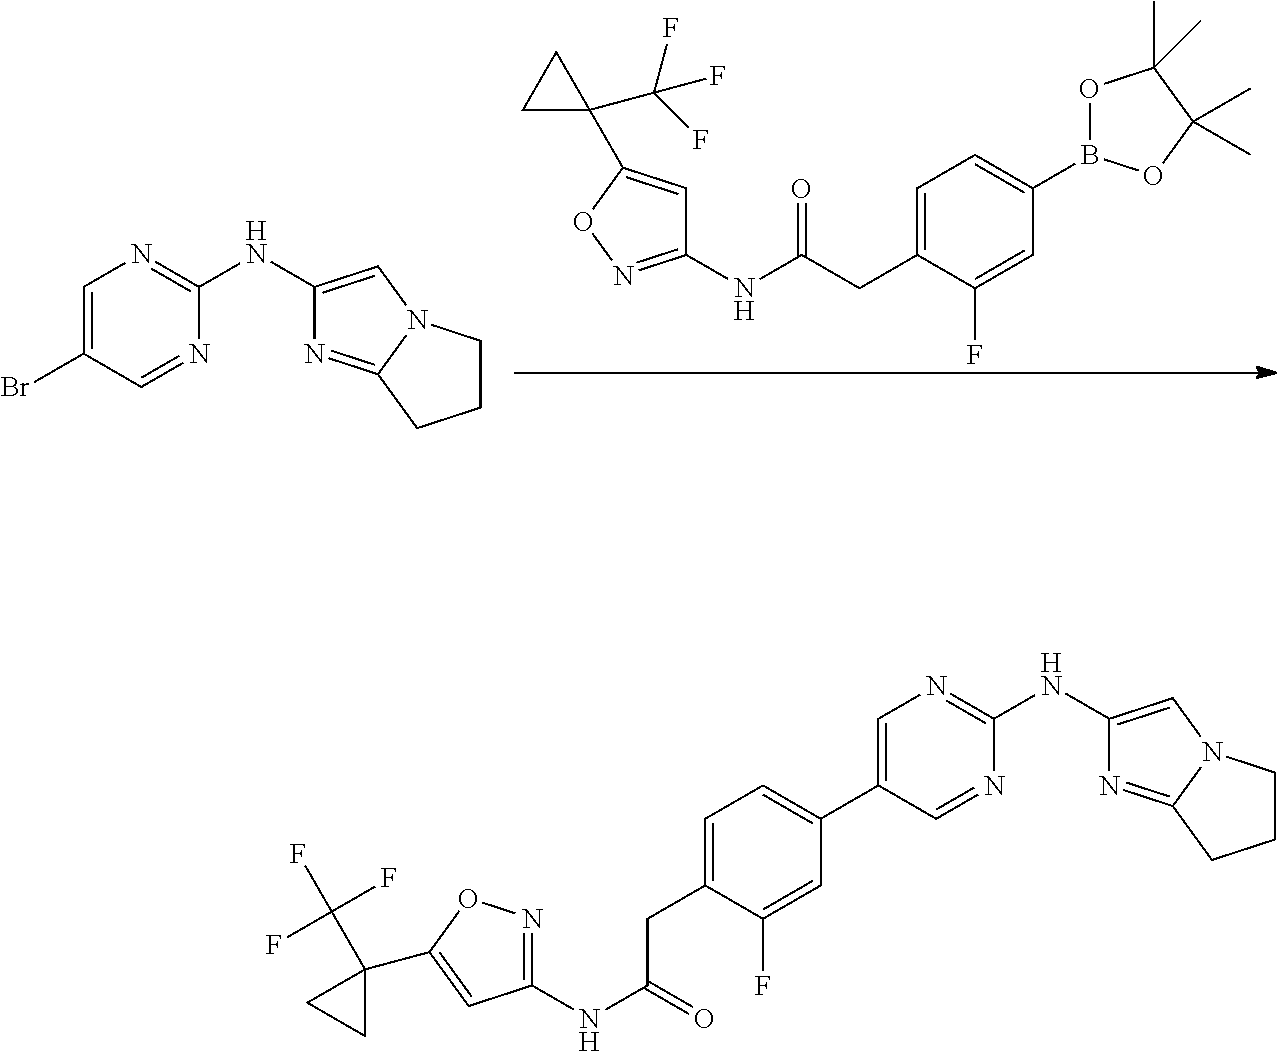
C1=C(Br)C=NC(NC2=CN3C(=N2)CCC3)=N1.C1(NC(CC2=CC=C(B3OC(C)(C)C(C)(C)O3)C=C2F)=O)=NOC(C2(C(F)(F)F)CC2)=C1.N1=C(NC(CC2=CC=C(C3=CN=C(NC4=CN5C(=N4)CCC5)N=C3)C=C2F)=O)C=C(C2(C(F)(F)F)CC2)O1
